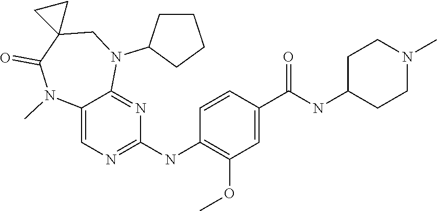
C1=C(C(NC2CCN(C)CC2)=O)C=CC(NC2=NC=C3C(=N2)N(C2CCCC2)CC2(C(=O)N3C)CC2)=C1OC
